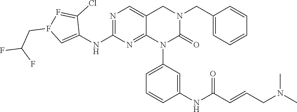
C1(NC2=NC=C3C(=N2)N(C2=CC=CC(NC(C=CCN(C)C)=O)=C2)C(=O)N(CC2=CC=CC=C2)C3)=CF(CC(F)F)F=C1Cl
